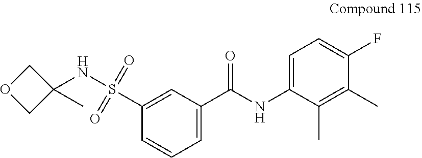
C1(C(NC2=CC=C(F)C(C)=C2C)=O)=CC=CC(S(NC2(C)COC2)(=O)=O)=C1
